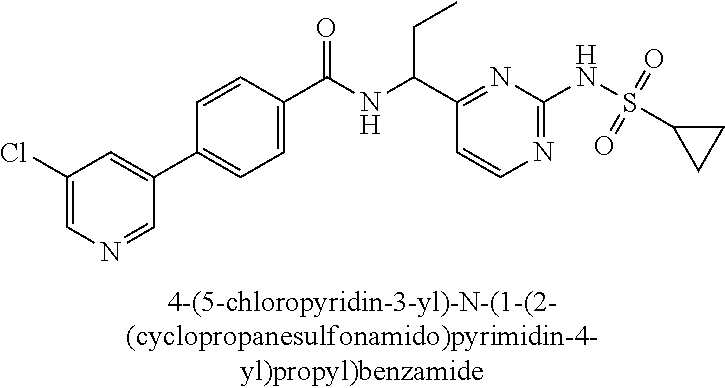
C1(C(NC(C2=NC(NS(C3CC3)(=O)=O)=NC=C2)CC)=O)=CC=C(C2=CC(Cl)=CN=C2)C=C1
